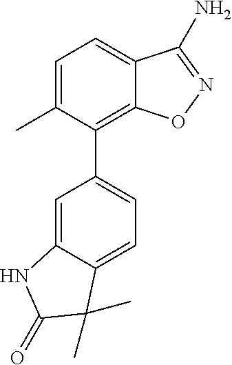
C1=C(C)C(C2=CC=C3C(=C2)NC(=O)C3(C)C)=C2C(=C1)C(N)=NO2
